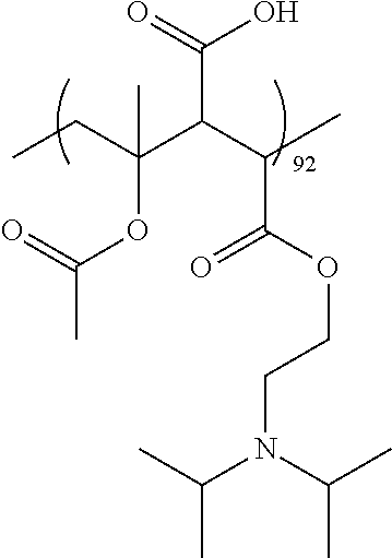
C(=O)(C(C(C(OC(=O)C)(CC)C)C(=O)O)C)OCCN(C(C)C)C(C)C
